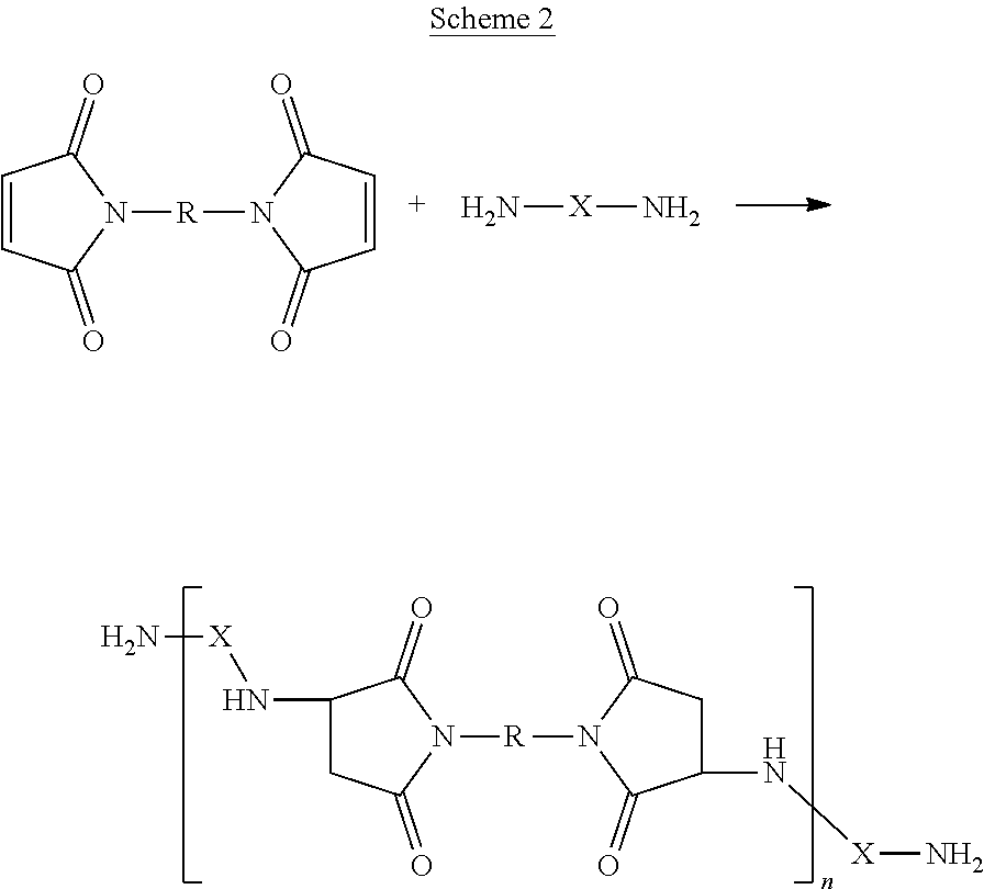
C1=CC(=O)N([R]N2C(=O)C=CC2=O)C1=O.N[X]N.C1(N[X]N)CC(=O)N([R]N2C(=O)C(N[X]N)CC2=O)C1=O
